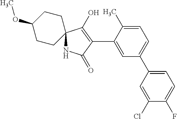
N1C2(C(O)=C(C3=CC(C4=CC=C(F)C(Cl)=C4)=CC=C3C)C1=O)CCC(OC)CC2
